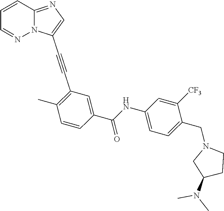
C1=CC=NN2C1=NC=C2C#CC1=C(C)C=CC(C(NC2=CC=C(CN3CC(N(C)C)CC3)C([CF3])=C2)=O)=C1
